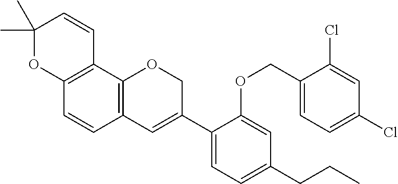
C1(C)(C)OC2=C(C=C1)C1=C(C=C2)C=C(C2=CC=C(CCC)C=C2OCC2=CC=C(Cl)C=C2Cl)CO1
